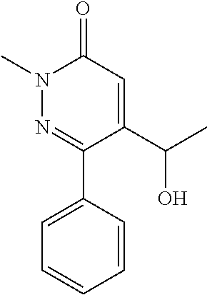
N1(C)N=C(C2=CC=CC=C2)C(C(C)O)=CC1=O
